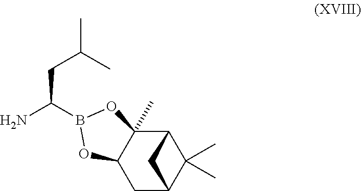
CC(C)CC(N)B1OC2(C)C3C(C)(C)C(CC2O1)C3
